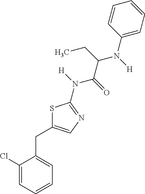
C1(Cl)=CC=CC=C1CC1=CN=C(N(C(C(CC)N(C2=CC=CC=C2)[H])=O)[H])S1
